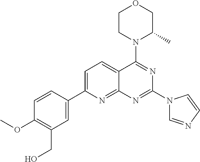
C1=C(C2=CC(CO)=C(OC)C=C2)N=C2C(=C1)C(N1C(C)COCC1)=NC(N1C=NC=C1)=N2
